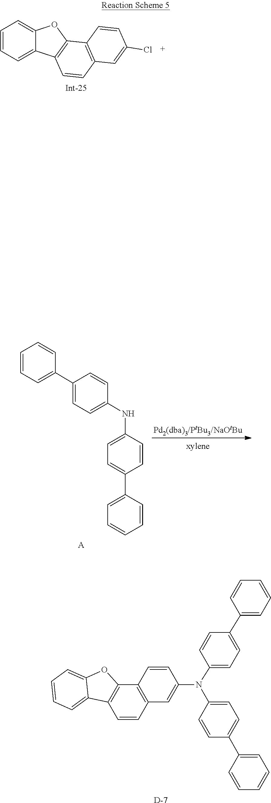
C12=CC=CC=C1OC1=C2C=CC2=C1C=CC(Cl)=C2.C1(NC2=CC=C(C3=CC=CC=C3)C=C2)=CC=C(C2=CC=CC=C2)C=C1.[A].[D].C1=CC(C2=CC=CC=C2)=CC=C1N(C1=CC2=C(C3=C(C4=CC=CC=C4O3)C=C2)C=C1)C1=CC=C(C2=CC=CC=C2)C=C1
